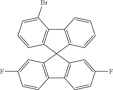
C12=C(C=C(F)C=C1)C1(C3=C2C=CC(F)=C3)C2=C(C3=C1C=CC=C3Br)C=CC=C2
